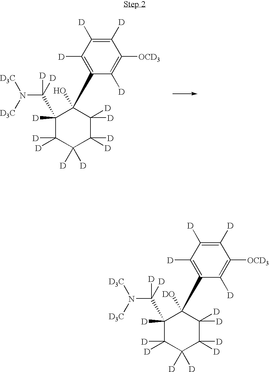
C1([D])=C([OCD3])C([D])=C([D])C([D])=C1C1(O)C([D])(C(N([D3C])[D3C])([D])[D])C([D])([D])C([D])([D])C([D])([D])C1([D])[D].C1([D])=C([OCD3])C([D])=C([D])C([D])=C1C1([DO])C([D])(C(N([D3C])[D3C])([D])[D])C([D])([D])C([D])([D])C([D])([D])C1([D])[D]
